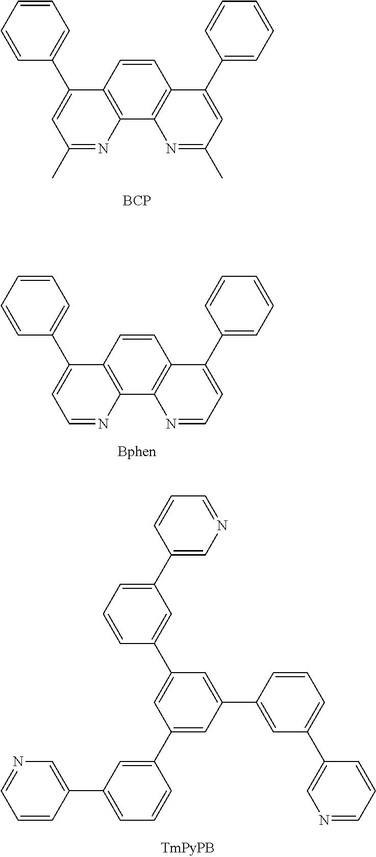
C1=CC=CC(C2=CC(C)=NC3=C2C=CC2=C3N=C(C)C=C2C2=CC=CC=C2)=C1.[BCP].C1=CC=CC(C2=CC=NC3=C2C=CC2=C3N=CC=C2C2=CC=CC=C2)=C1.[Bphen].C1(C2=CC=CC(C3=CC(C4=CC(C5=CN=CC=C5)=CC=C4)=CC(C4=CC(C5=CN=CC=C5)=CC=C4)=C3)=C2)=CN=CC=C1
